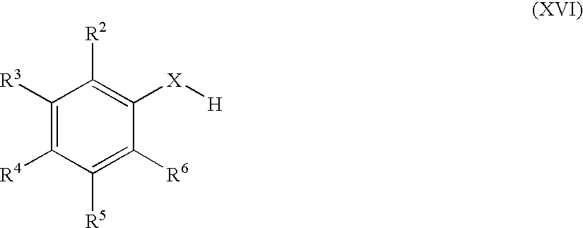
C1([R3])=C([R4])C([R5])=C([R6])C([X][H])=C1[R2]
